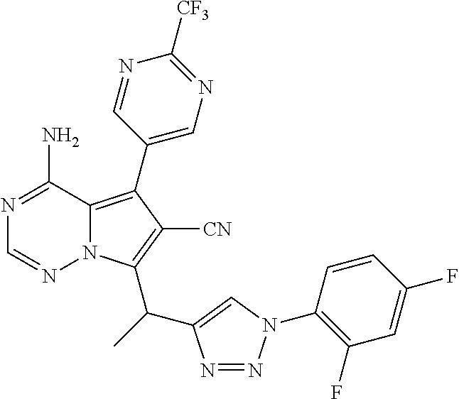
C1(C2=C3N(C(C(C4=CN(C5=C(F)C=C(F)C=C5)N=N4)C)=C2[CN])N=CN=C3N)=CN=C([CF3])N=C1
